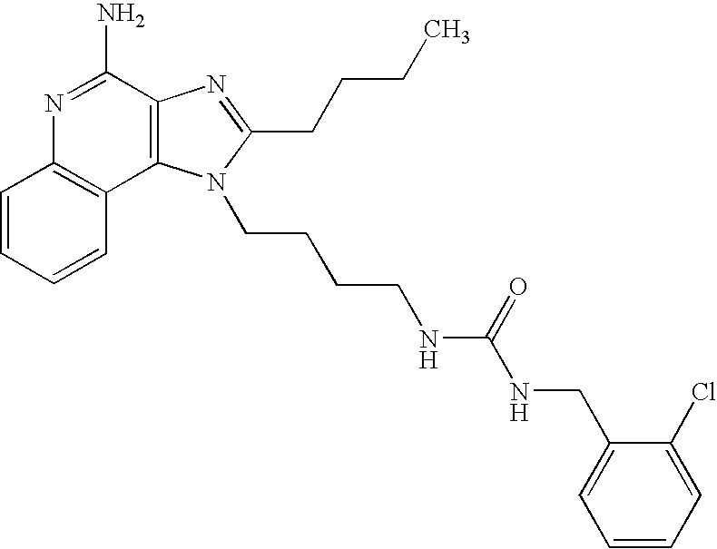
C1=CC=CC2=C1N=C(N)C1=C2N(CCCCNC(NCC2=CC=CC=C2Cl)=O)C(CCCC)=N1
